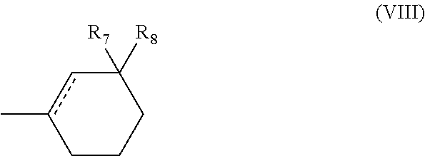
C1CCC([R7])([R8])cc1C
